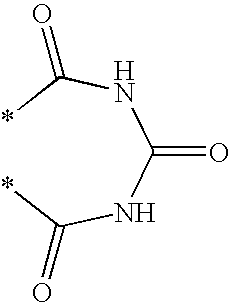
*C(NC(NC(*)=O)=O)=O
